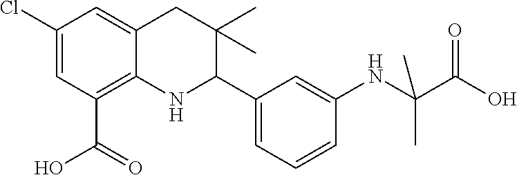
C1(Cl)=CC(C(O)=O)=C2C(=C1)CC(C)(C)C(C1=CC=CC(NC(C(O)=O)(C)C)=C1)N2
